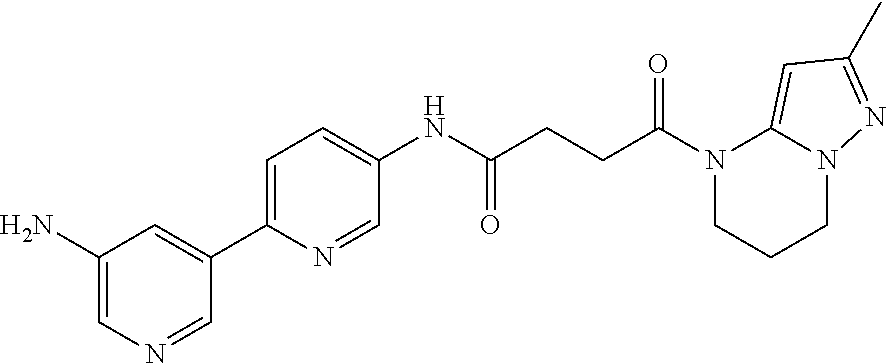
N1(C(CCC(NC2=CC=C(C3=CC(N)=CN=C3)N=C2)=O)=O)CCCN2C1=CC(C)=N2
